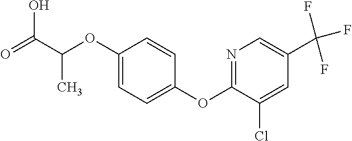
C1(OC(C)C(O)=O)=CC=C(OC2=NC=C(C(F)(F)F)C=C2Cl)C=C1
